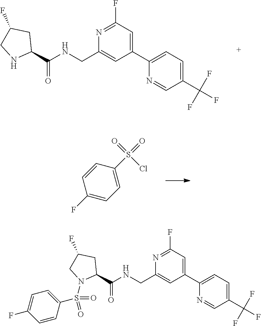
N1=C(F)C=C(C2=CC=C(C(F)(F)F)C=N2)C=C1CNC(C1CC(F)CN1)=O.C1(F)=CC=C(S(Cl)(=O)=O)C=C1.N1=C(F)C=C(C2=CC=C(C(F)(F)F)C=N2)C=C1CNC(C1CC(F)CN1S(C1=CC=C(F)C=C1)(=O)=O)=O
